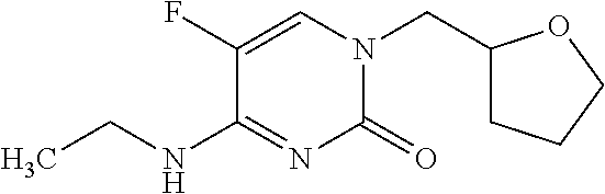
C1(CN2C(=O)N=C(NCC)C(F)=C2)CCCO1
